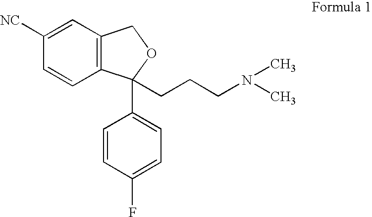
C1([NC])=CC2=C(C=C1)C(CCCN(C)C)(C1=CC=C(F)C=C1)OC2
